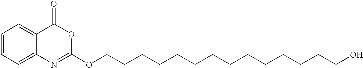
C1=CC=C2C(=C1)C(=O)OC(OCCCCCCCCCCCCCCO)=N2
